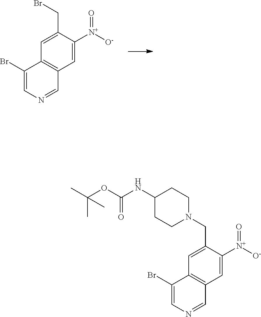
C1(Br)=CN=CC2=C1C=C(CBr)C([N+]([O-])=O)=C2.C1(Br)=CN=CC2=C1C=C(CN1CCC(NC(OC(C)(C)C)=O)CC1)C([N+]([O-])=O)=C2
